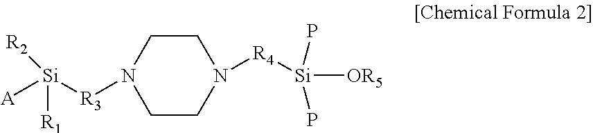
N1([R4][Si]([OR5])(P)P)CCN([R3][Si]([R2])([A])[R1])CC1
